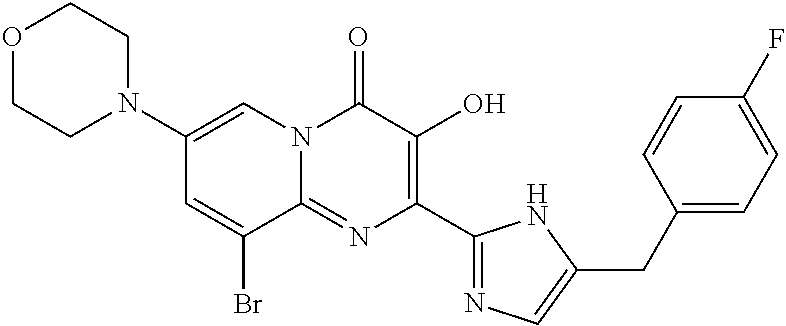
C1(N2CCOCC2)=CN2C(=NC(C3=NC=C(CC4=CC=C(F)C=C4)N3)=C(O)C2=O)C(Br)=C1
